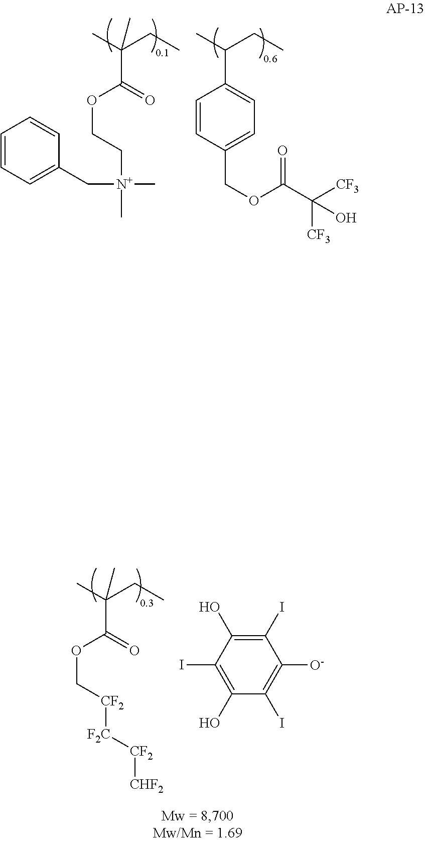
CC(C(OCC[N+](CC1=CC=CC=C1)(C)C)=O)(CC)C.CC(C1=CC=C(COC(=O)C([CF3])([CF3])O)C=C1)CC.CC(C(OC[CF2][F2C][CF2][CHF2])=O)(CC)C.C1(I)=C(O)C(I)=C(O)C(I)=C1[O-]
